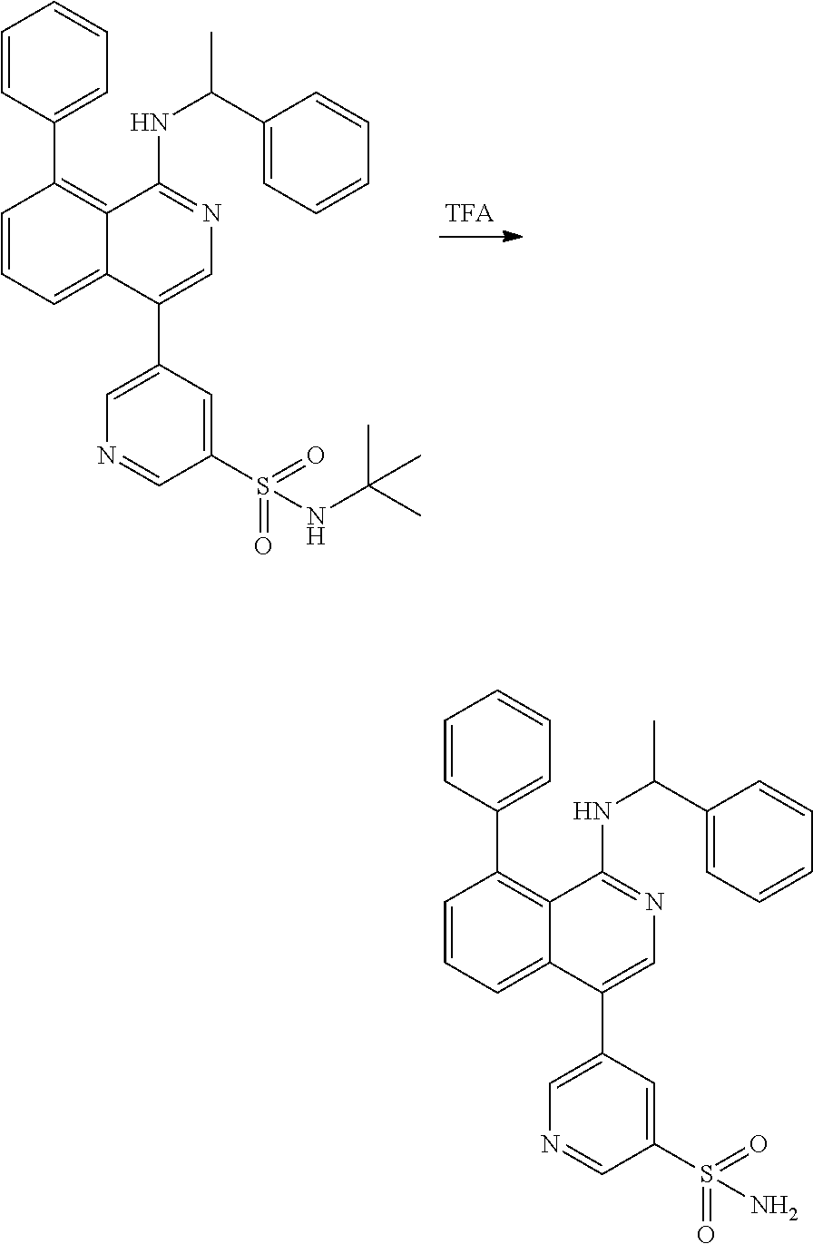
C1=CC=C2C(=C1C1=CC=CC=C1)C(NC(C1=CC=CC=C1)C)=NC=C2C1=CN=CC(S(=O)(=O)NC(C)(C)C)=C1.C1=CC=C2C(=C1C1=CC=CC=C1)C(NC(C1=CC=CC=C1)C)=NC=C2C1=CN=CC(S(=O)(=O)N)=C1
